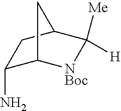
C1(N)C2[NBoc]C([Me])([H])C(C1)C2
